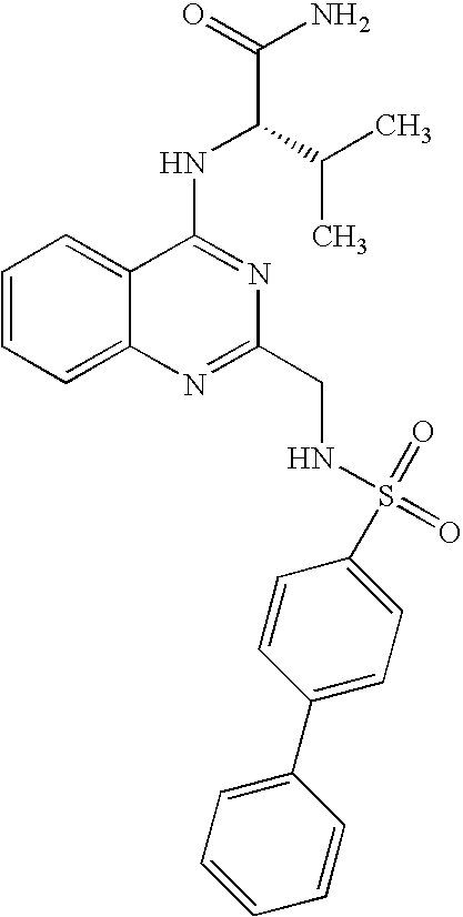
C1=CC=C2C(=C1)C(NC(C(N)=O)C(C)C)=NC(CNS(=O)(=O)C1=CC=C(C3=CC=CC=C3)C=C1)=N2
